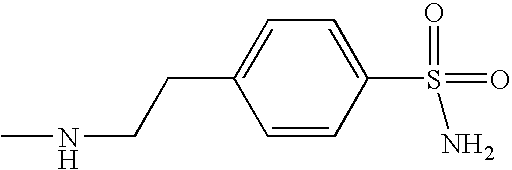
CNCCC1=CC=C(S(=O)(=O)N)C=C1
